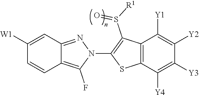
C12=C(F)N(C3=C(S(=O)[R1])C4=C(S3)C([Y4])=C([Y3])C([Y2])=C4[Y1])N=C1C=C([W1])C=C2
